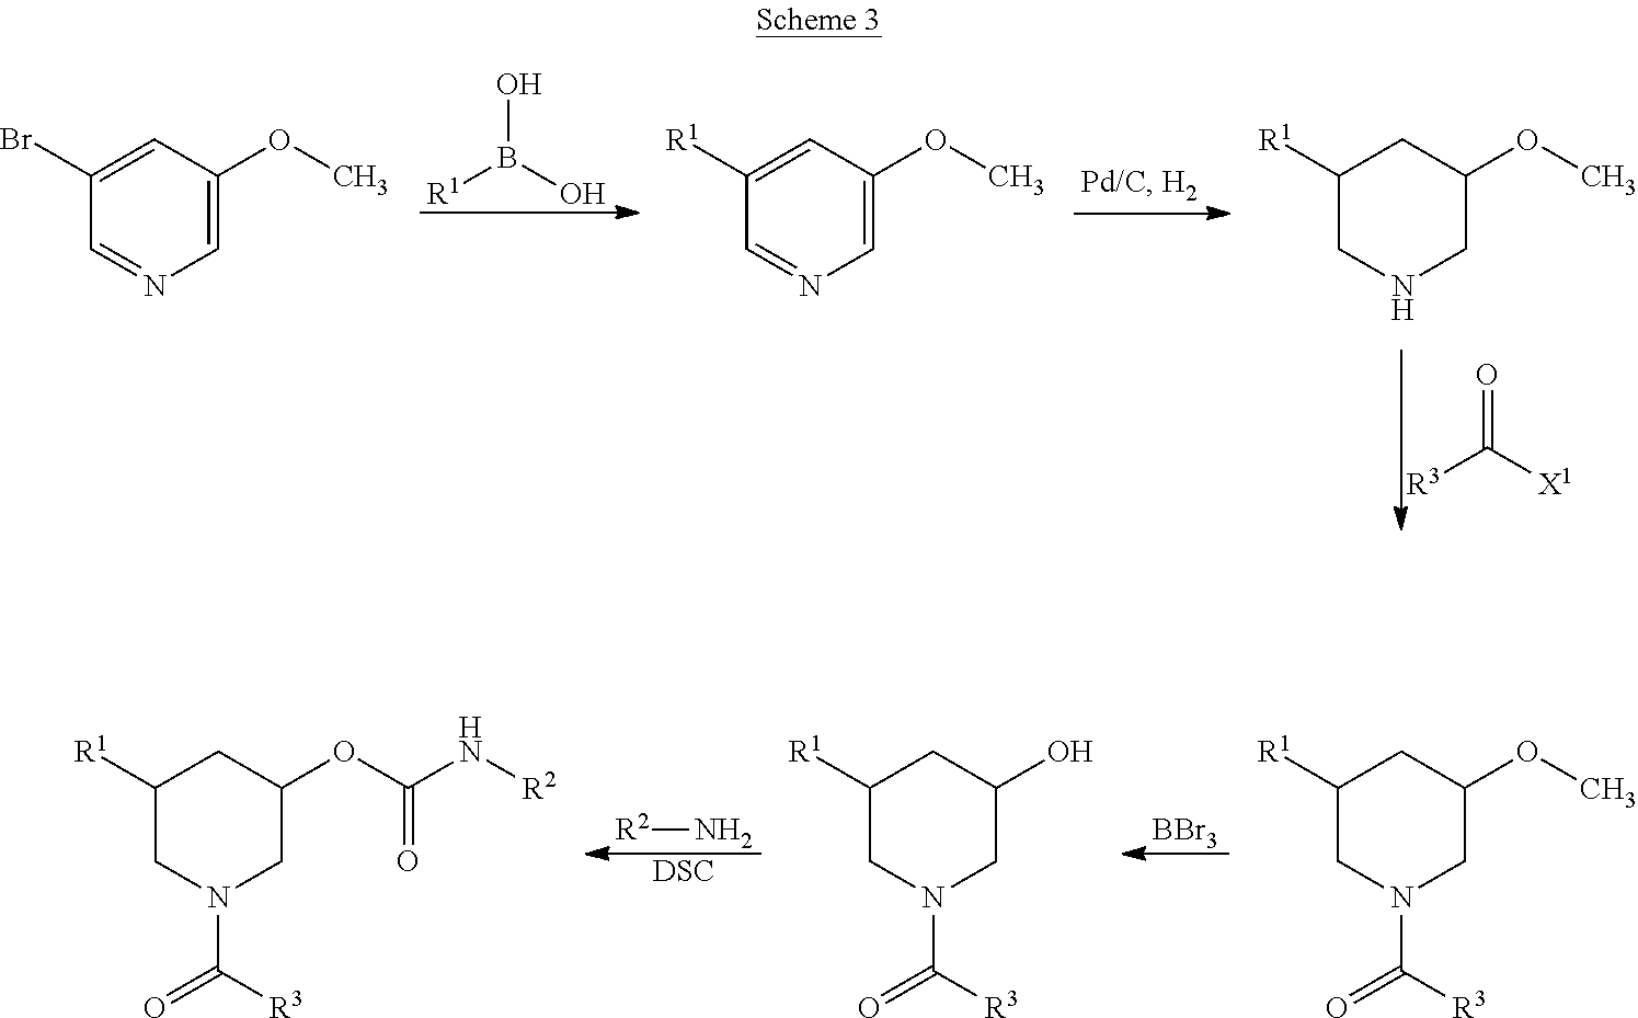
[R3]C([X1])=O.[R1]B(O)O.C1([R1])CNCC(OC)C1.C1([R1])=CC(OC)=CN=C1.C1(Br)=CC(OC)=CN=C1.[R2]N.[DSC].[BBr3].C1([R1])CN(C([R3])=O)CC(OC(=O)N[R2])C1.C1([R1])CN(C([R3])=O)CC(O)C1.C1([R1])CN(C([R3])=O)CC(OC)C1
